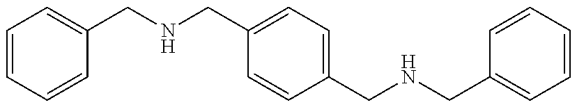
C1=CC=CC(CNCC2=CC=C(CNCC3=CC=CC=C3)C=C2)=C1
